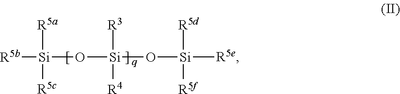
[R5b][Si](O[Si](O[Si]([R5e])([R5d])[R5f])([R3])[R4])([R5a])[R5c]
